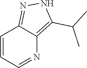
C1=CC2=NNC(C(C)C)=C2N=C1
